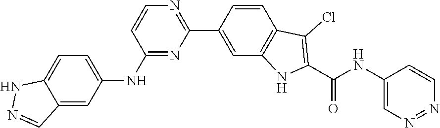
C1=CC2=C(NC(C(=O)NC3=CN=NC=C3)=C2Cl)C=C1C1=NC=CC(NC2=CC=C3NN=CC3=C2)=N1
